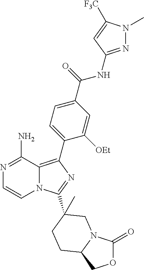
N1=C(N)C2=C(C3=CC=C(C(NC4=NN(C)C([F3C])=C4)=O)C=C3[OEt])N=C(C3(C)CN4C(=O)OCC4CC3)N2C=C1
